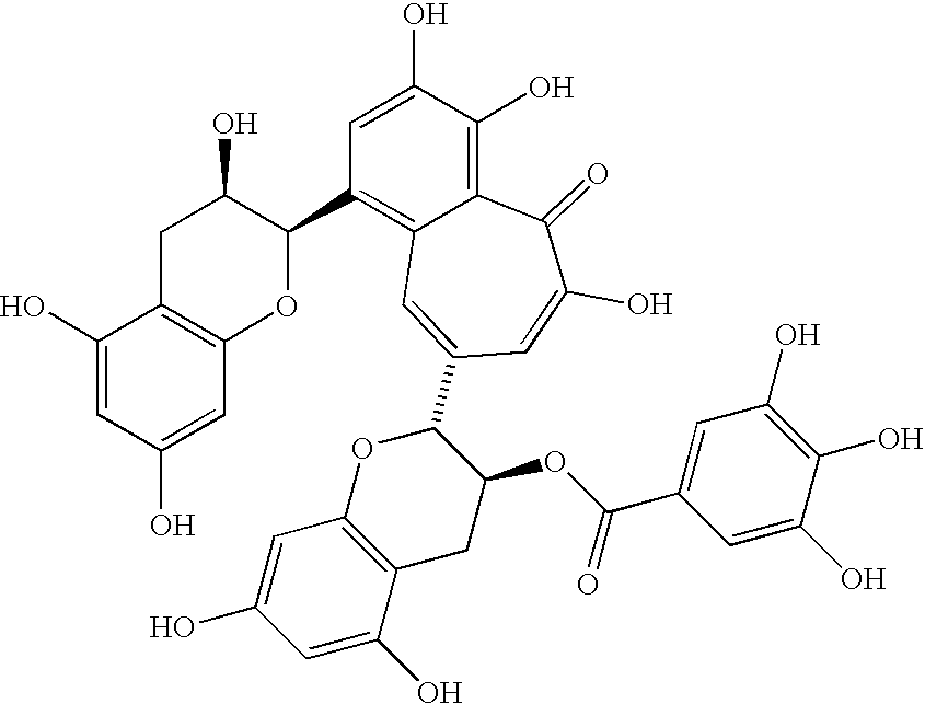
OC1CC2=C(OC1C1=C3C(=C(O)C(O)=C1)C(=O)C(O)=CC(C1OC4=C(CC1OC(C1=CC(O)=C(O)C(O)=C1)=O)C(O)=CC(O)=C4)=C3)C=C(O)C=C2O
